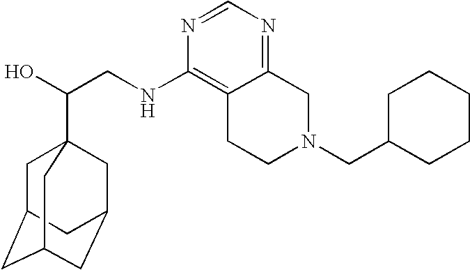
C(CNC1=C2C(=NC=N1)CN(CC1CCCCC1)CC2)(O)C12CC3CC(CC(C1)C3)C2
